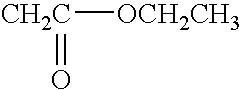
[OCH2CH3][CH2C]=O
